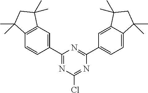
C1(C2=CC3=C(C=C2)C(C)(C)CC3(C)C)=NC(Cl)=NC(C2=CC=C3C(=C2)C(C)(C)CC3(C)C)=N1
